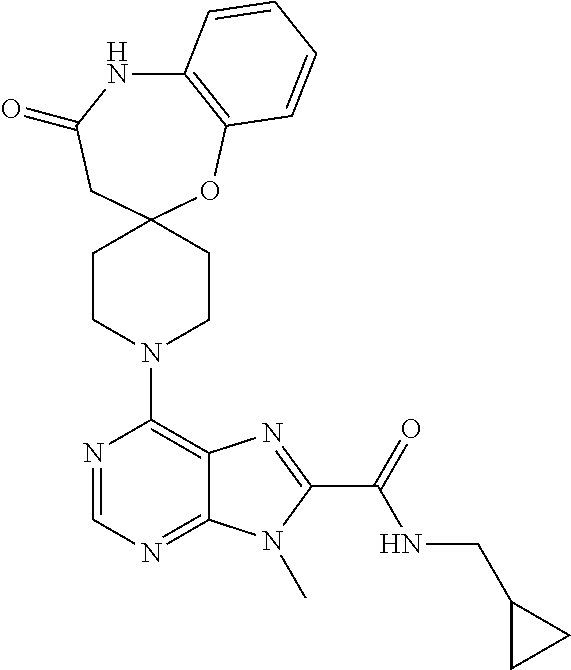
C12(CCN(C3=C4C(=NC=N3)N(C)C(C(=O)NCC3CC3)=N4)CC1)OC1=C(NC(=O)C2)C=CC=C1
